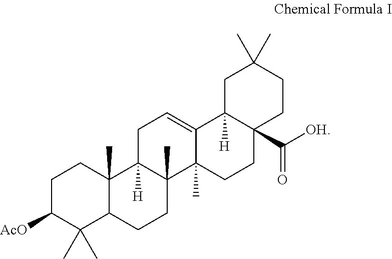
C1C([AcO])C(C)(C)C2C(C)(C1)C1([H])C(C)(CC2)C2(C)C(=CC1)C1([H])C(C([OH])=O)(CC2)CCC(C)(C)C1
